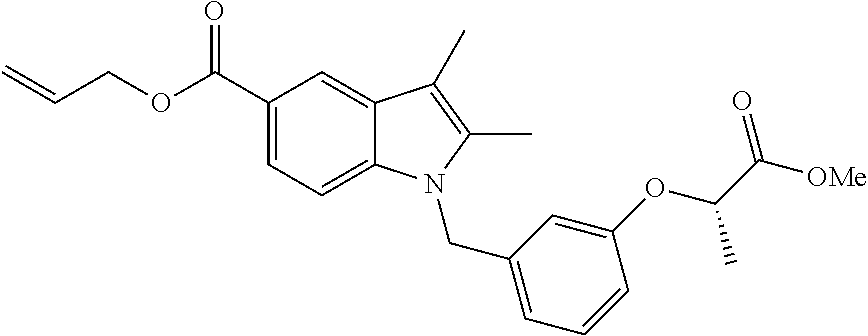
C1=CC=C(CN2C3=CC=C(C(OCC=C)=O)C=C3C(C)=C2C)C=C1OC(C([OMe])=O)C
